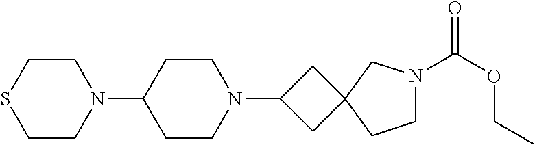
N1(C2CCN(C3CC4(C3)CCN(C(OCC)=O)C4)CC2)CCSCC1
